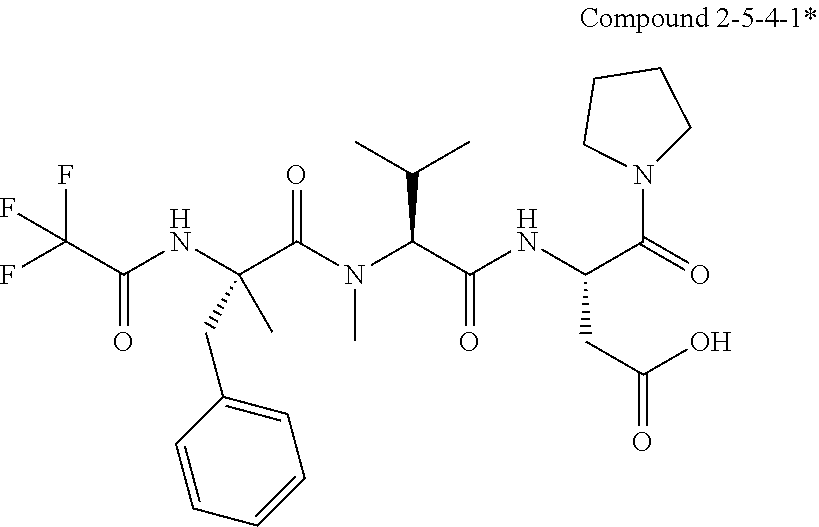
O=C(C(F)(F)F)NC(C(N(C(C(NC(CC(O)=O)C(=O)N1CCCC1)=O)C(C)C)C)=O)(C)CC1=CC=CC=C1
